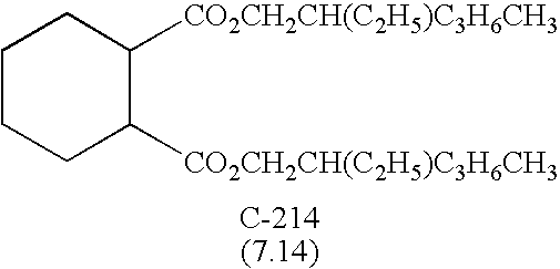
C1CCC([CO2CH2CH(C2H5)C3H6CH3])C([CO2CH2CH(C2H5)C3H6CH3])C1
